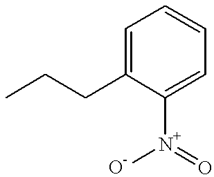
CCCC1=CC=CC=C1[N+]([O-])=O
